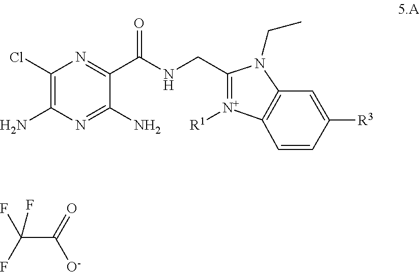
C1(Cl)=C(N)N=C(N)C(C(NCC2=[N+]([R1])C3=C(N2CC)C=C([R3])C=C3)=O)=N1.[O-]C(C(F)(F)F)=O
